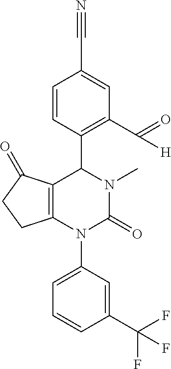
C1=CC(C2C3=C(N(C4=CC=CC(C(F)(F)F)=C4)C(=O)N2C)CCC3=O)=C(C([H])=O)C=C1C#N
